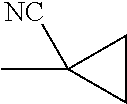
CC1([NC])CC1
